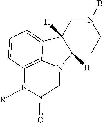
C1=C2C3=C(C=C1)N([R])C(=O)CN3C1([H])C2([H])CN(B)CC1
